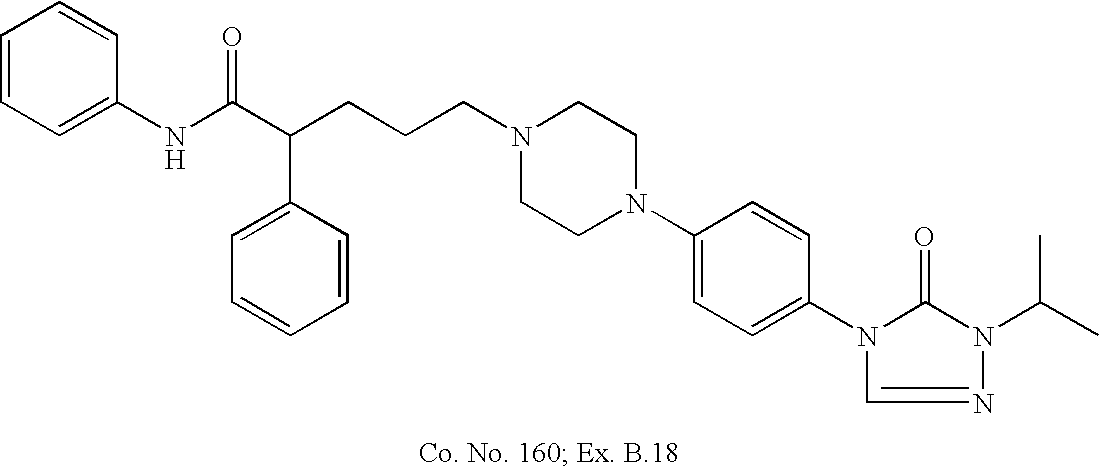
N1(CCCC(C(NC2=CC=CC=C2)=O)C2=CC=CC=C2)CCN(C2=CC=C(N3C(=O)N(C(C)C)N=C3)C=C2)CC1
